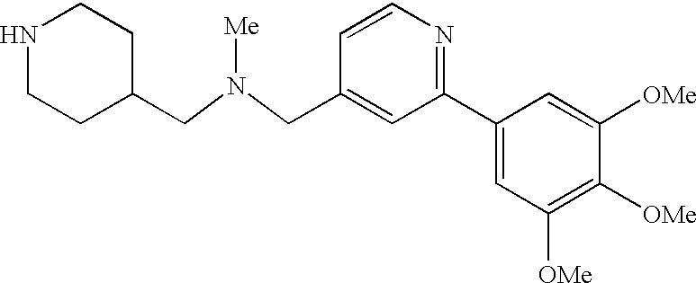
N1CCC(CN(CC2=CC(C3=CC([OMe])=C([OMe])C([OMe])=C3)=NC=C2)[Me])CC1
